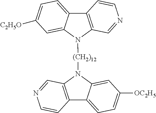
C12=C(N([(CH2)12]N3C4=C(C5=CC=C([OC2H5])C=C35)C=CN=C4)C3=CC([C2H5O])=CC=C13)C=NC=C2
